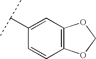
C(C1=CC2=C(C=C1)OCO2)(C)C
